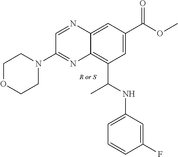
C1(N2CCOCC2)=NC2=C(C(NC3=CC=CC(F)=C3)C)C=C(C(=O)OC)C=C2N=C1
